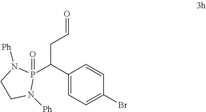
P1(C(C2=CC=C(Br)C=C2)CC=O)(=O)N([Ph])CCN1[Ph]
